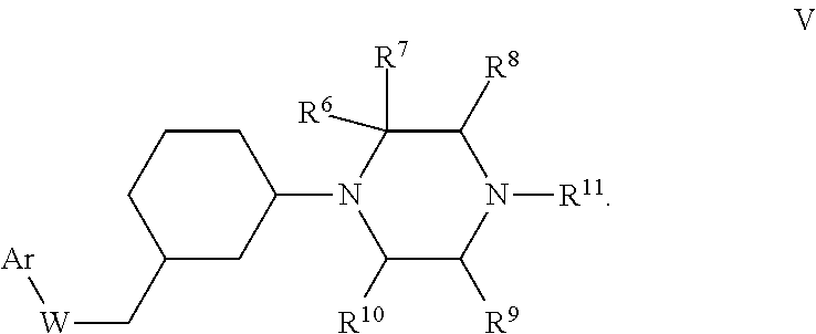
C1C(C[W][Ar])CC(N2C([R10])C([R9])N([R11])C([R8])C2([R7])[R6])CC1
